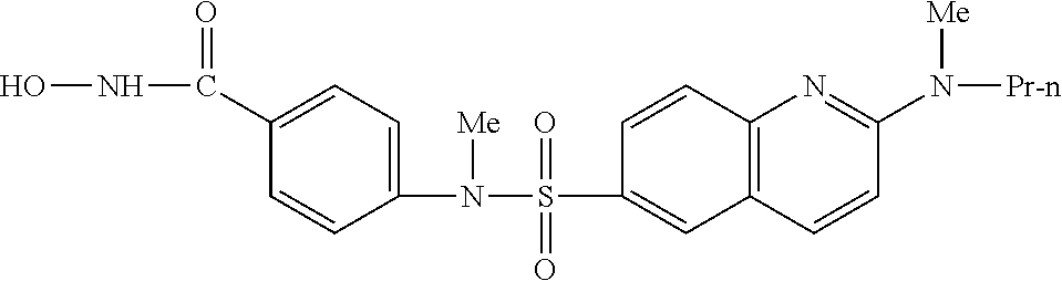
C1(N(S(C2=CC3=C(C=C2)N=C(N([Pr-n])[Me])C=C3)(=O)=O)[Me])=CC=C(C(NO)=O)C=C1
